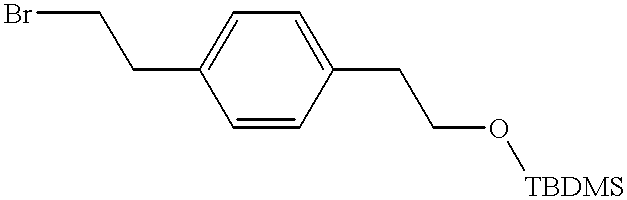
BrCCC1=CC=C(CCO[TBDMS])C=C1
